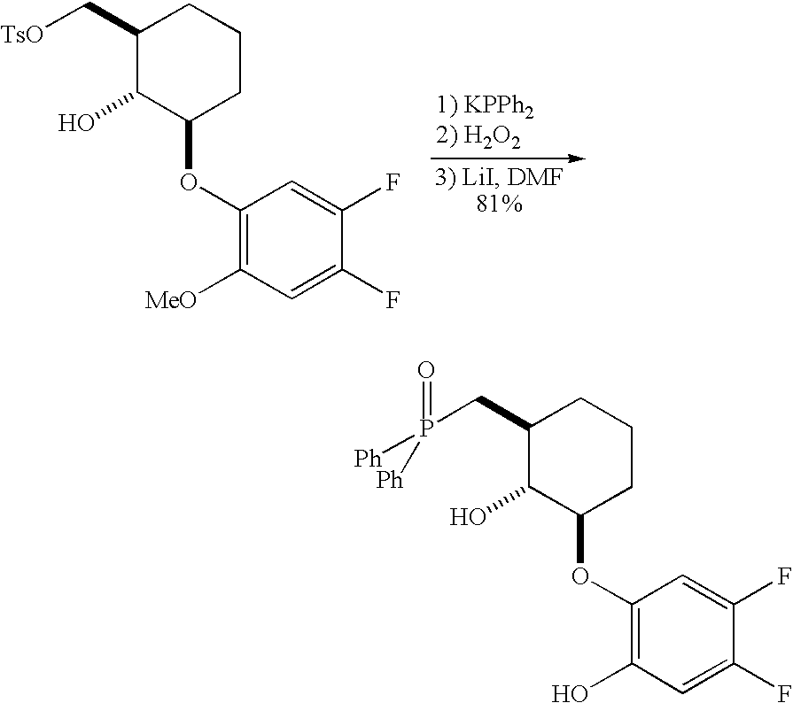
C1(OC2CCCC(C[TsO])C2O)=C([MeO])C=C(F)C(F)=C1.C1(OC2CCCC(CP(=O)([Ph])[Ph])C2O)=C(O)C=C(F)C(F)=C1
